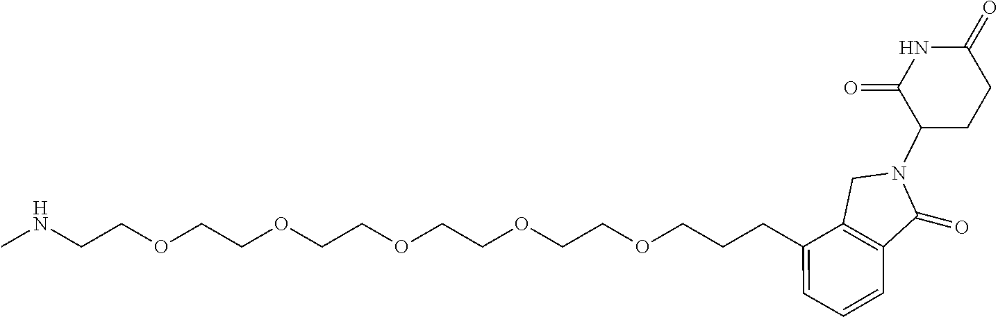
N(CCOCCOCCOCCOCCOCCCC1=CC=CC2=C1CN(C1CCC(=O)NC1=O)C2=O)C
